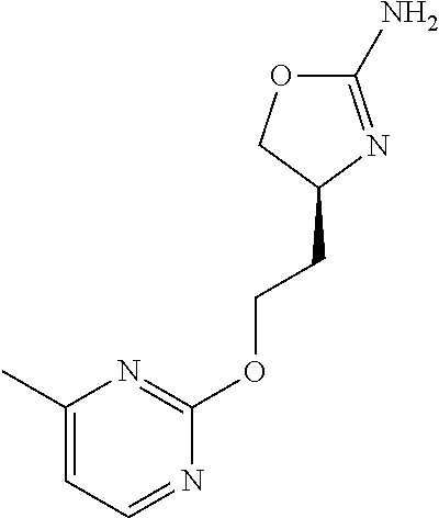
C1(N)=NC(CCOC2=NC(C)=CC=N2)CO1
